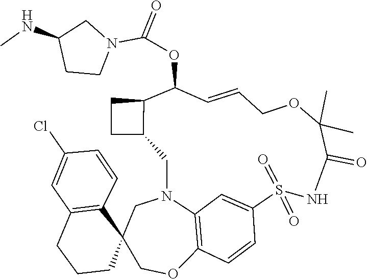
N(C1CCN(C(=O)OC2C=CCOC(C)(C)C(=O)NS(=O)(=O)C3=CC4=C(C=C3)OCC3(C5=C(C=C(Cl)C=C5)CCC3)CN4CC3C2CC3)C1)C
